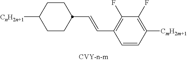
C1(F)=C(C=CC2CCC([CnH2n+1])CC2)C=CC([CmH2m+1])=C1F
